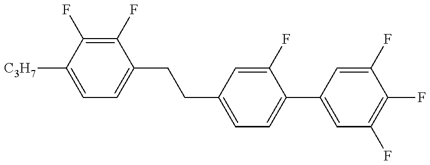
C1=C([C3H7])C(F)=C(F)C(CCC2=CC=C(C3=CC(F)=C(F)C(F)=C3)C(F)=C2)=C1
